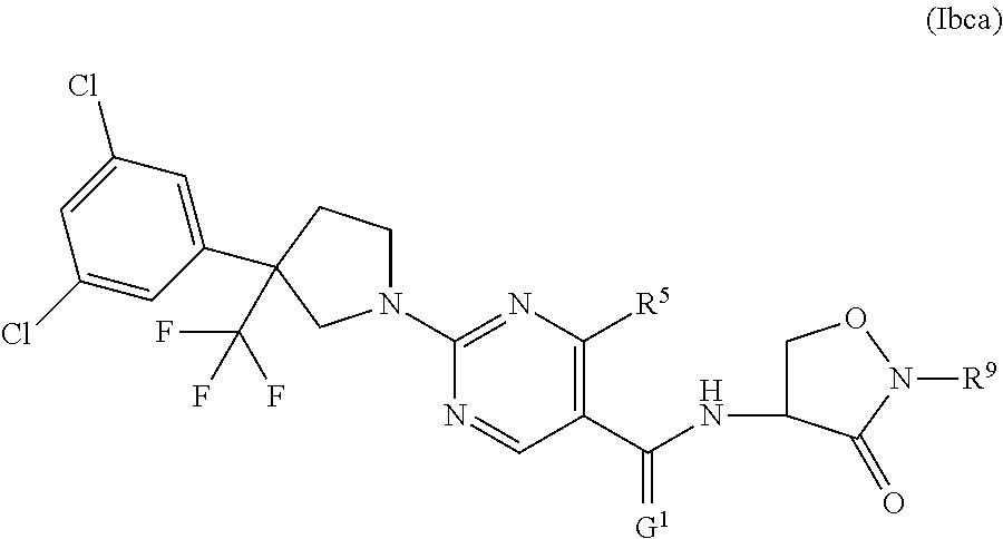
N1(C2=NC([R5])=C(C(NC3CON([R9])C3=O)=[G1])C=N2)CCC(C2=CC(Cl)=CC(Cl)=C2)(C(F)(F)F)C1
